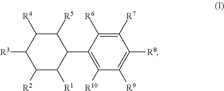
C1([R5])C([R4])C([R3])C([R2])C([R1])C1C1=C([R10])C([R9])=C([R8])C([R7])=C1[R6]
